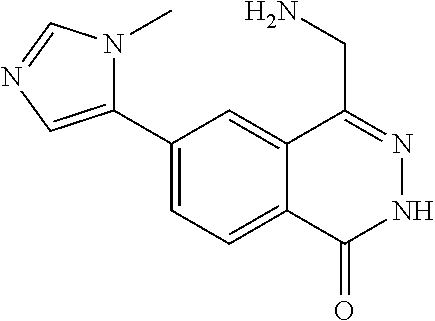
C1(C2=CN=CN2C)=CC=C2C(=C1)C(CN)=NNC2=O
